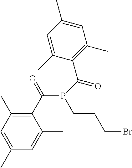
C1(C(=O)P(CCCBr)C(C2=C(C)C=C(C)C=C2C)=O)=C(C)C=C(C)C=C1C
